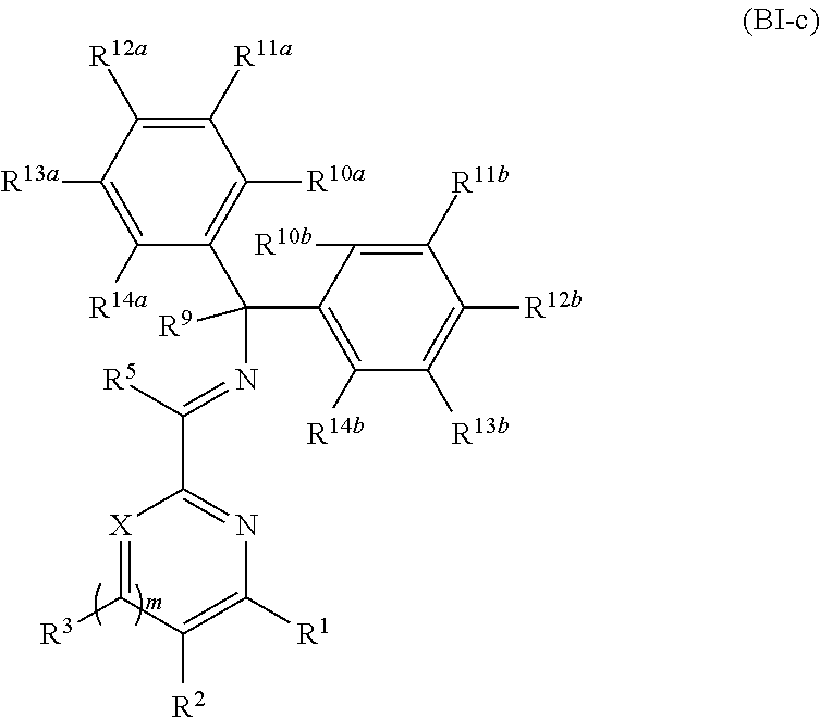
[X]1=C([R3])C([R2])=C([R1])N=C1C([R5])=NC(C1=C([R14b])C([R13b])=C([R12b])C([R11b])=C1[R10b])(C1=C([R10a])C([R11a])=C([R12a])C([R13a])=C1[R14a])[R9]
